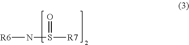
[R6]NS([R7])=O
